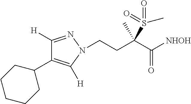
C(CC(C([NHOH])=O)(C)S(=O)(=O)C)N1C([H])=C(C2CCCCC2)C([H])=N1
